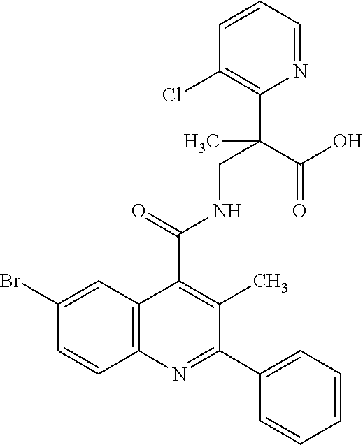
C1(Br)=CC2=C(C=C1)N=C(C1=CC=CC=C1)C(C)=C2C(=O)NCC(C1=C(Cl)C=CC=N1)(C(O)=O)C
